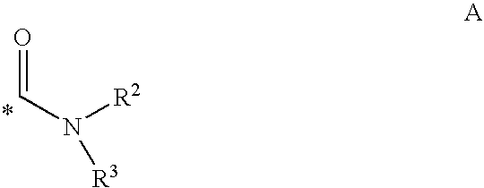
O=CN([R2])[R3]
